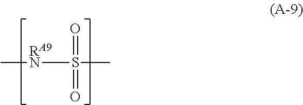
C[RA9N]S(C)(=O)=O
